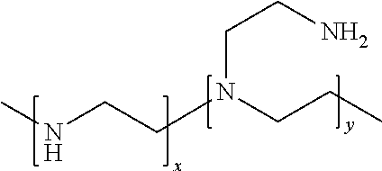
N(CCN(CCC)CCN)C
